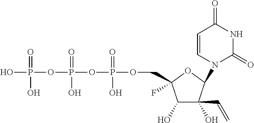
C1(O)C(O)(C=C)C(N2C(=O)NC(=O)C=C2)OC1(F)COP(OP(OP(O)(=O)O)(=O)O)(=O)O
